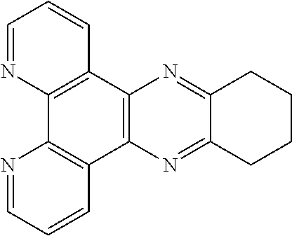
C1=NC2=C(C=C1)C1=C(C3=C2N=CC=C3)N=C2C(=N1)CCCC2
